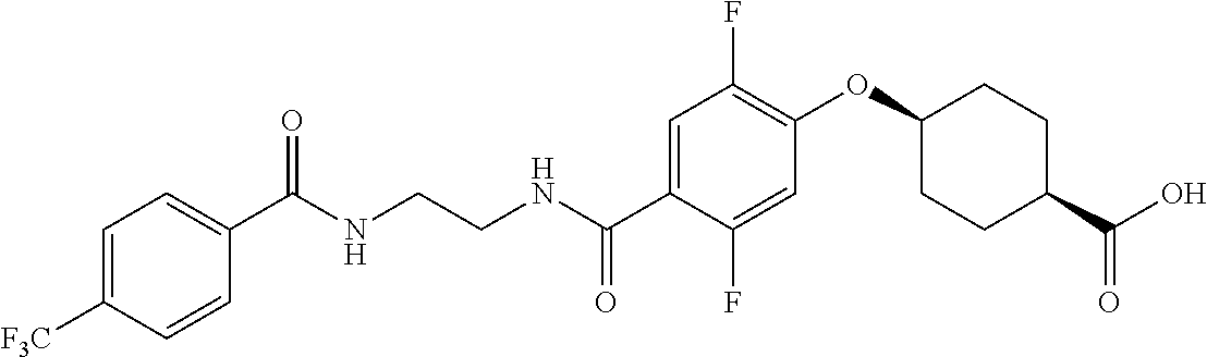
C1([F3C])=CC=C(C(NCCNC(C2=CC(F)=C(OC3CCC(C(O)=O)CC3)C=C2F)=O)=O)C=C1
